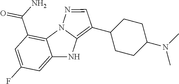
C12=C(C(=O)N)C=C(F)C=C1NC1=C(C3CCC(N(C)C)CC3)C=NN21
